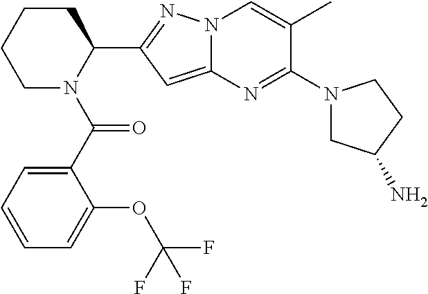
C1CCCN(C(=O)C2=CC=CC=C2OC(F)(F)F)C1C1=NN2C(=C1)N=C(N1CC(N)CC1)C(C)=C2
